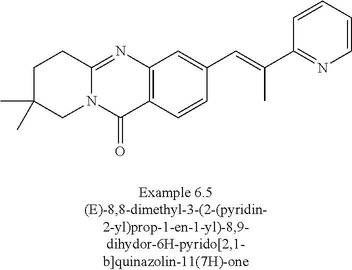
N12C(=NC3=C(C1=O)C=CC(C=C(C1=NC=CC=C1)C)=C3)CCC(C)(C)C2
